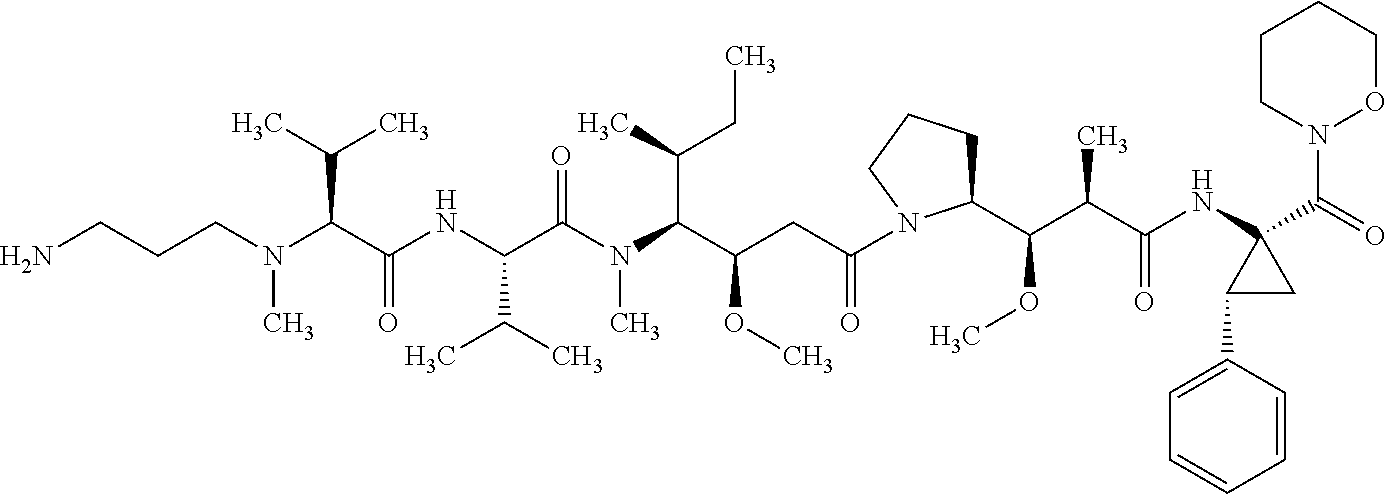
N(C(C(NC(C(N(C(C(CC(=O)N1C(C(C(C(=O)NC2(C(N3OCCCC3)=O)C(C3=CC=CC=C3)C2)C)OC)CCC1)OC)C(CC)C)C)=O)C(C)C)=O)C(C)C)(C)CCCN
